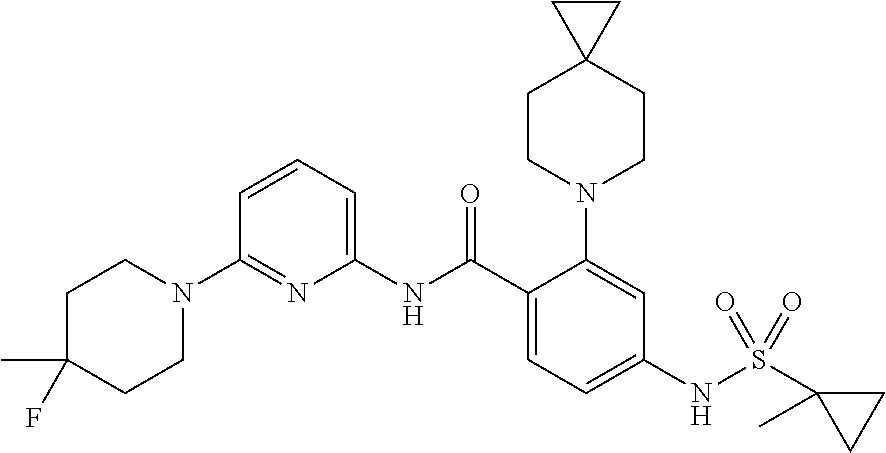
C1(N2CCC(C)(F)CC2)=NC(NC(C2=CC=C(NS(C3(C)CC3)(=O)=O)C=C2N2CCC3(CC2)CC3)=O)=CC=C1
